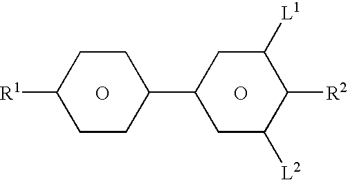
C1CC(C2CC([L2])C([R2])C([L1])C2)CCC1[R1].O.O
